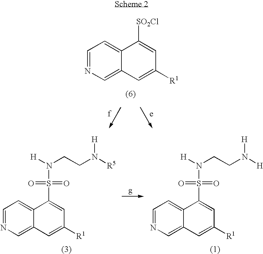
C1=NC=C2C(=C1)C([SO2Cl])=CC([R1])=C2.C1=NC=C2C(=C1)C(S(=O)(=O)N([H])CCN([R5])[H])=CC([R1])=C2.C1=NC=C2C(=C1)C(S(=O)(=O)N([H])CCN([H])[H])=CC([R1])=C2
